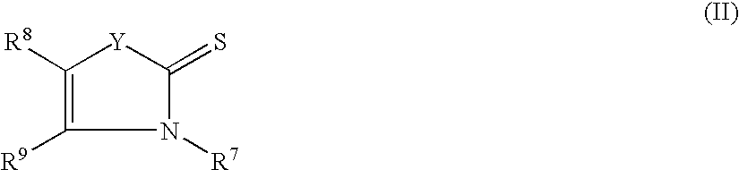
C1([R8])=C([R9])N([R7])C(=S)[Y]1
